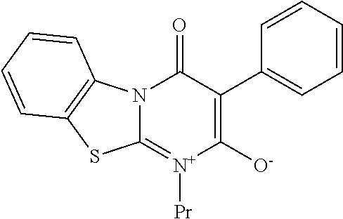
N12C(=[N+]([Pr])C([O-])=C(C3=CC=CC=C3)C1=O)SC1=C2C=CC=C1
